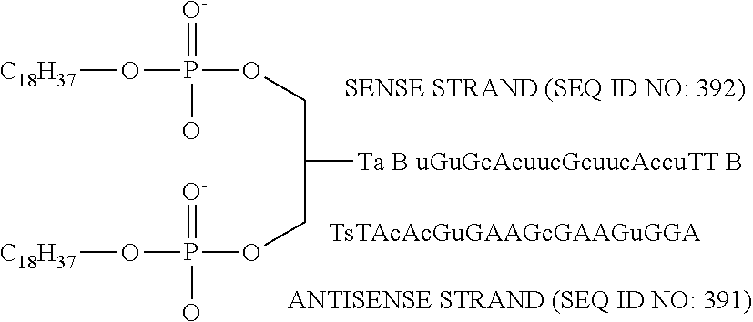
O(P(=[O-])(O)OCC([Ta B uGuGcAcuucGcuucAccuTT B])COP(=[O-])(O)O[C18H37])[C18H37]
